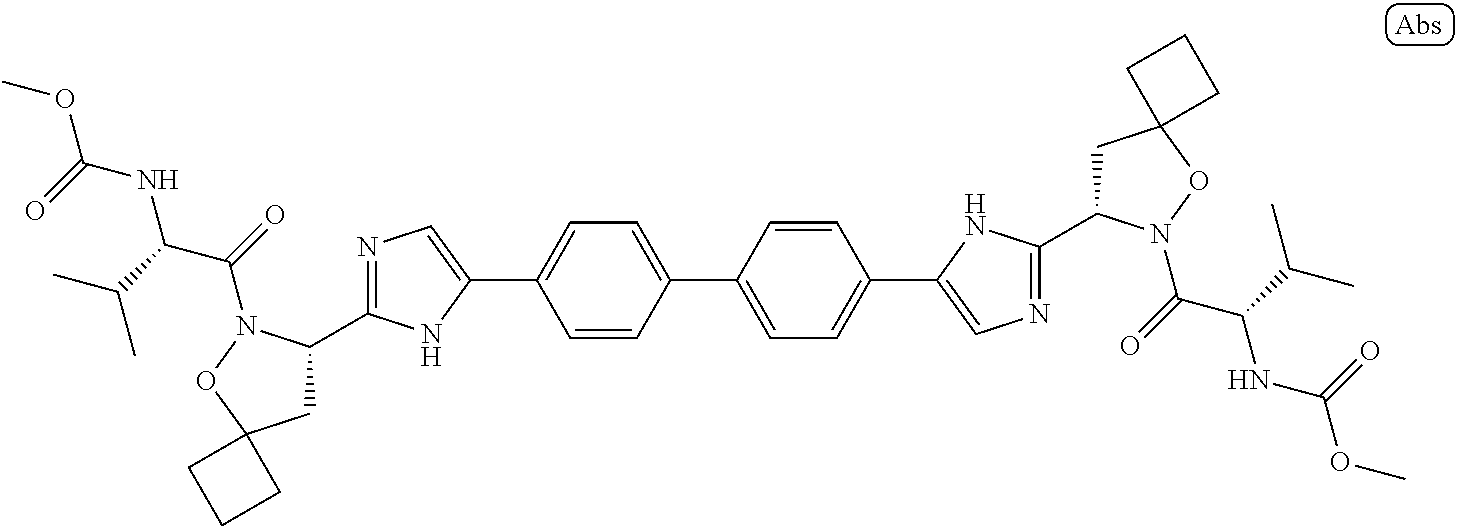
C1=C(C2=CN=C(C3CC4(ON3C(=O)C(C(C)C)NC(OC)=O)CCC4)N2)C=CC(C2=CC=C(C3=CN=C(C4CC5(ON4C(=O)C(C(C)C)NC(OC)=O)CCC5)N3)C=C2)=C1
